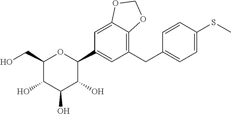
C1(CC2=CC=C(SC)C=C2)=C2C(=CC(C3OC(CO)C(O)C(O)C3O)=C1)OCO2
